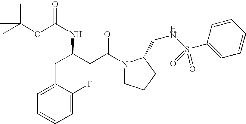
C1=C(F)C(CC(NC(=O)OC(C)(C)C)CC(N2CCCC2CNS(C2=CC=CC=C2)(=O)=O)=O)=CC=C1
